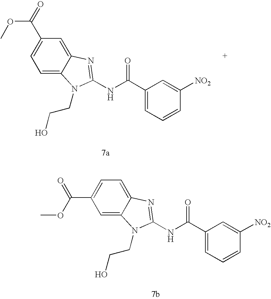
C1=C2C(=CC(C(=O)OC)=C1)N=C(NC(C1=CC=CC([NO2])=C1)=O)N2CCO.C1=C2C(=CC=C1C(OC)=O)N=C(NC(C1=CC=CC([NO2])=C1)=O)N2CCO
